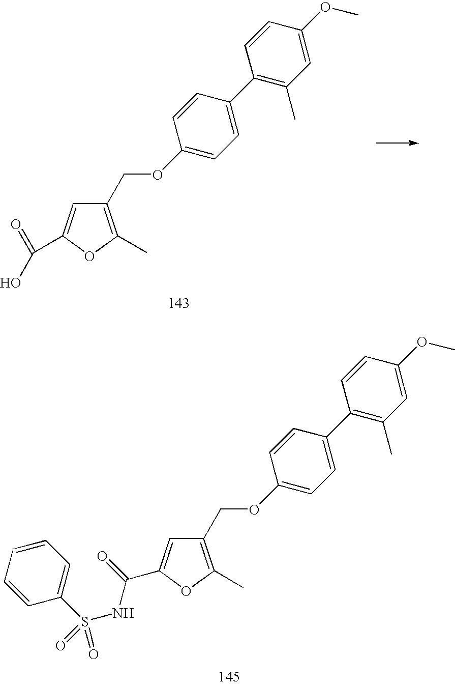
O(CC1=C(C)OC(C(=O)NS(=O)(C2=CC=CC=C2)=O)=C1)C1=CC=C(C2=C(C)C=C(OC)C=C2)C=C1.O(CC1=C(C)OC(C(=O)O)=C1)C1=CC=C(C2=C(C)C=C(OC)C=C2)C=C1
